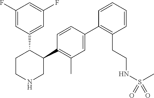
C1(F)=CC(C2CCNCC2C2=C(C)C=C(C3=C(CCNS(C)(=O)=O)C=CC=C3)C=C2)=CC(F)=C1
